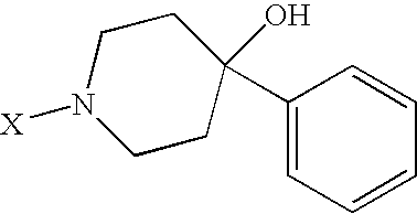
C1CC(C2=CC=CC=C2)(O)CCN1[X]
